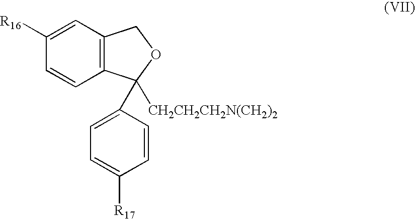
C12=C(C=C([R16])C=C1)COC2(C1=CC=C([R17])C=C1)[CH2CH2CH2N(CH2)2]
